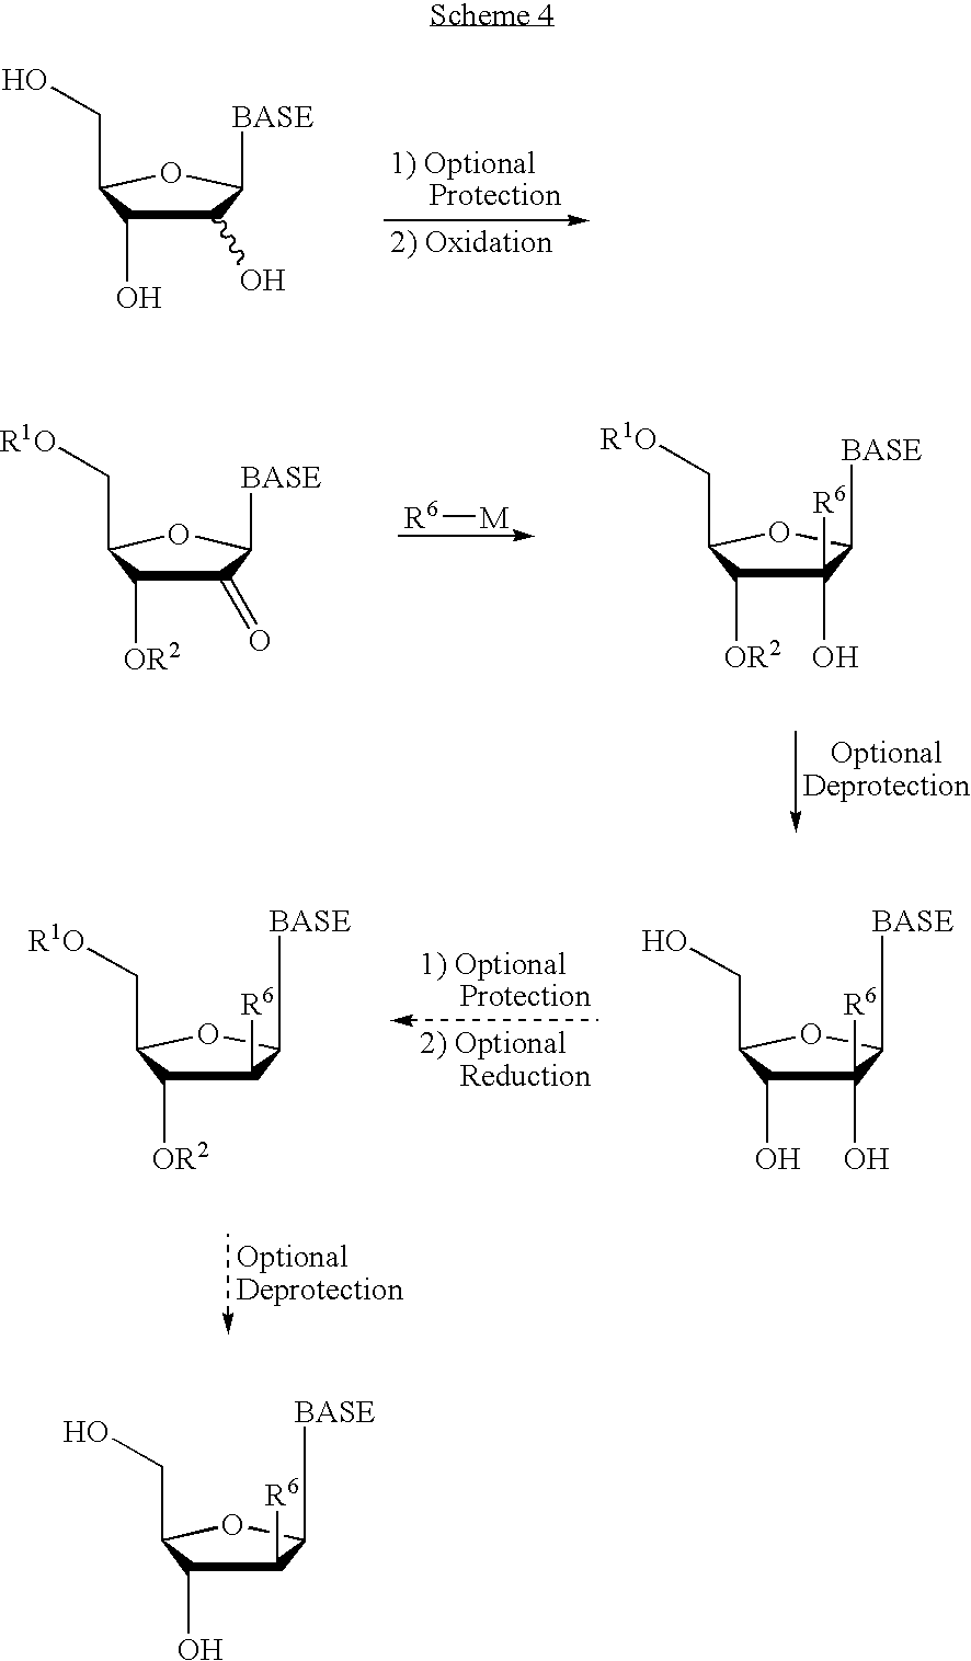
C1(O)([R6])C(O)C(CO)OC1[BASE].C1([R6])C([OR2])C(C[R1O])OC1[BASE].C1(O)C(O)C(CO)OC1[BASE].[R6][M].C1(=O)C([OR2])C(C[R1O])OC1[BASE].C1(O)([R6])C([OR2])C(C[R1O])OC1[BASE].C1([R6])C(O)C(CO)OC1[BASE]
